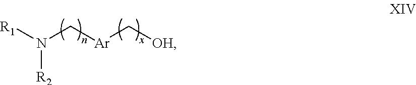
N(C[Ar]C[OH])([R1])[R2]
